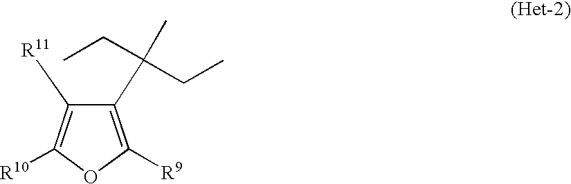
C1(C(C)(CC)CC)=C([R9])OC([R10])=C1[R11]
